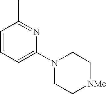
C1=CC=C(N2CC[NMe]CC2)N=C1C
